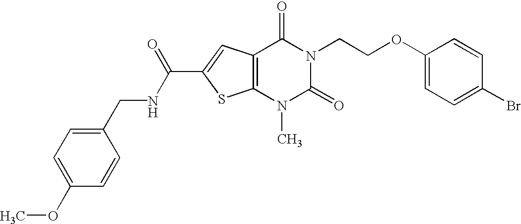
C1(OC)=CC=C(CNC(=O)C2=CC3=C(S2)N(C)C(=O)N(CCOC2=CC=C(Br)C=C2)C3=O)C=C1
